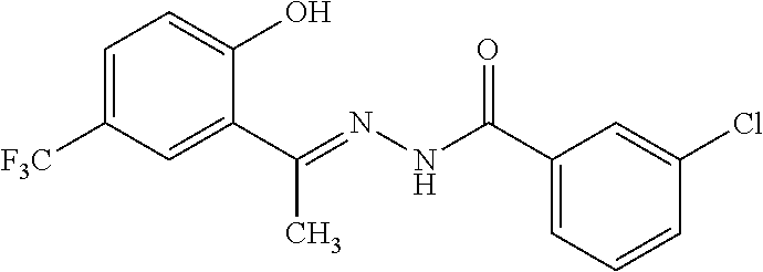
C1=C([F3C])C=C(C(C)=NNC(=O)C2=CC=CC(Cl)=C2)C(O)=C1
